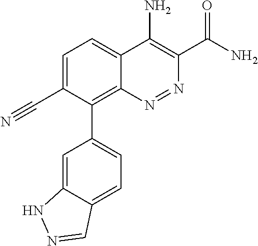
C1=C(C#N)C(C2=CC=C3C(=C2)NN=C3)=C2C(=C1)C(N)=C(C(N)=O)N=N2
